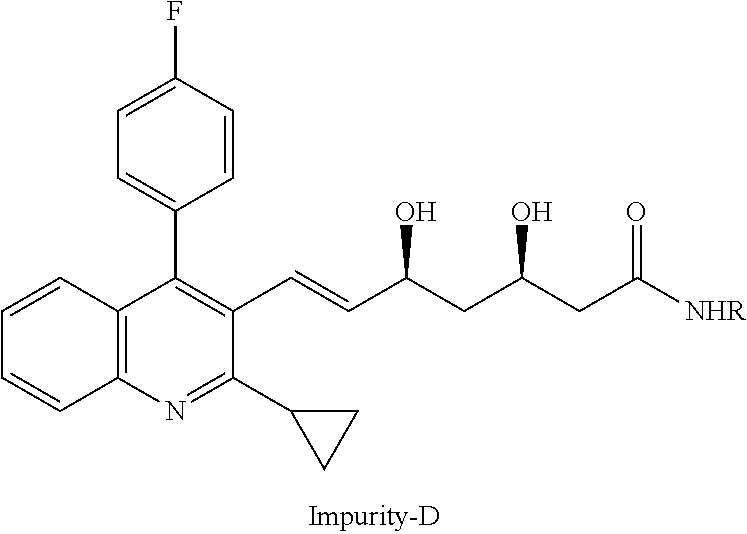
C12=C(C(C3=CC=C(F)C=C3)=C(C=CC(CC(CC([NHR])=O)O)O)C(C3CC3)=N1)C=CC=C2
